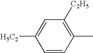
C1=CC(C)=C([C2H5])C=C1[H5C2]
